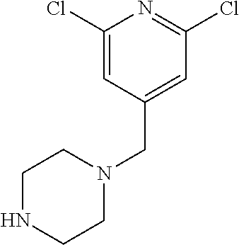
C1(Cl)=CC(CN2CCNCC2)=CC(Cl)=N1
